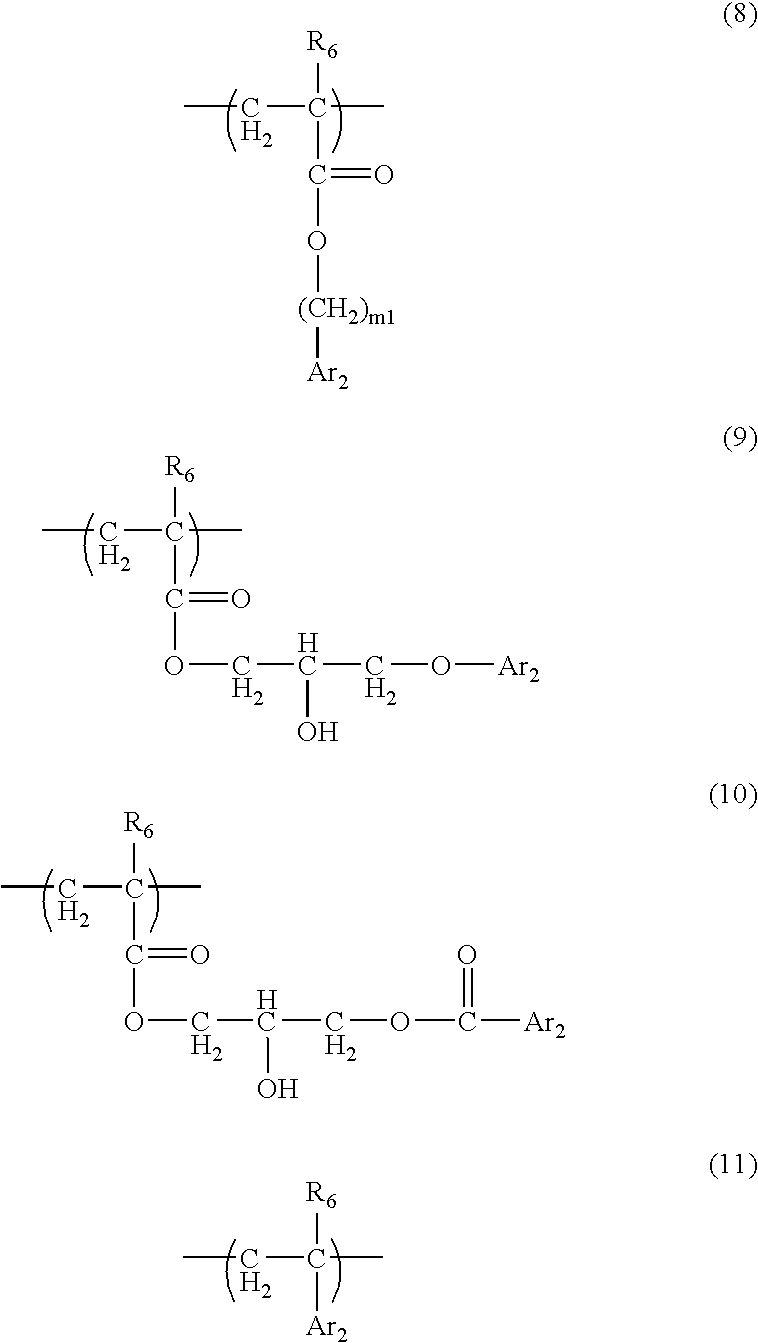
CCC([R6])(C(O[(CH2)m1][Ar2])=O)C.CCC([R6])(C(OCC(O)CO[Ar2])=O)C.CCC([R6])(C(OCC(O)COC(=O)[Ar2])=O)C.CCC([R6])([Ar2])C
